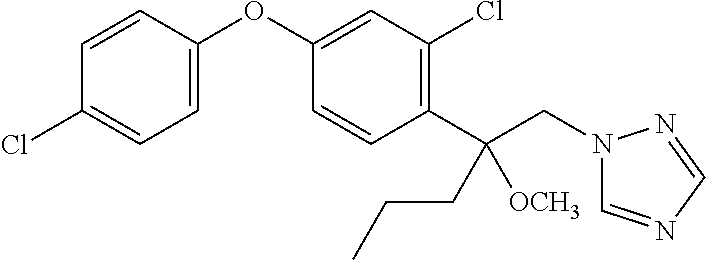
C1=C(OC2=CC(Cl)=C(C(CN3C=NC=N3)(CCC)[OCH3])C=C2)C=CC(Cl)=C1
